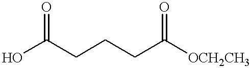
O=C(O)CCCC([OCH2CH3])=O
